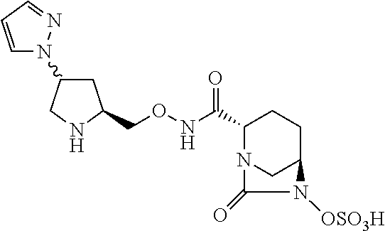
C1C(CONC(C2N3CC(CC2)N([OSO3H])C3=O)=O)NCC1N1C=CC=N1
